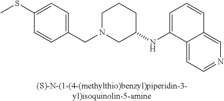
C1N(CC2=CC=C(SC)C=C2)CC(NC2=CC=CC3=CN=CC=C23)CC1
